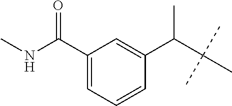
CNC(C1=CC=CC(C(C(C)(C)C)C)=C1)=O
